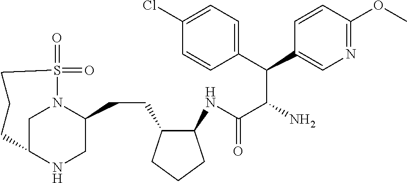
C1C2NCC(CCC3C(NC(C(N)C(C4=CC=C(Cl)C=C4)C4=CN=C(OC)C=C4)=O)CCC3)N1S(=O)(=O)CCC2
